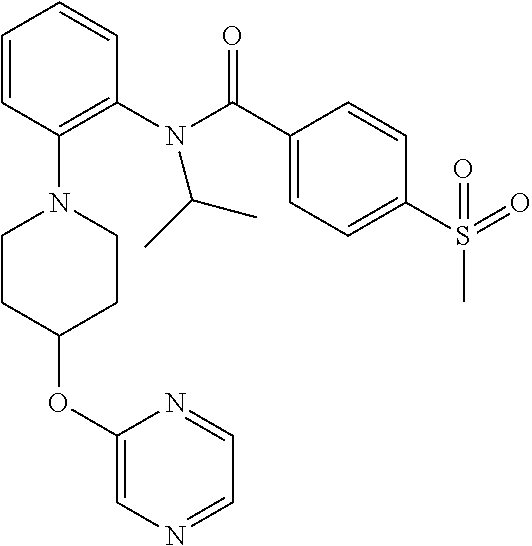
C1=NC=C(OC2CCN(C3=C(N(C(C4=CC=C(S(=O)(=O)C)C=C4)=O)C(C)C)C=CC=C3)CC2)N=C1
